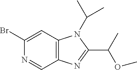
C12=C(C=C(Br)N=C1)N(C(C)C)C(C(C)OC)=N2
